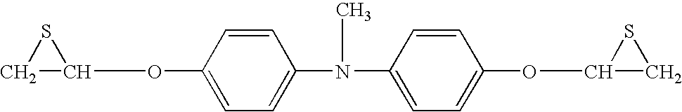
C1=C(N(C)C2=CC=C(OC3CS3)C=C2)C=CC(OC2SC2)=C1
